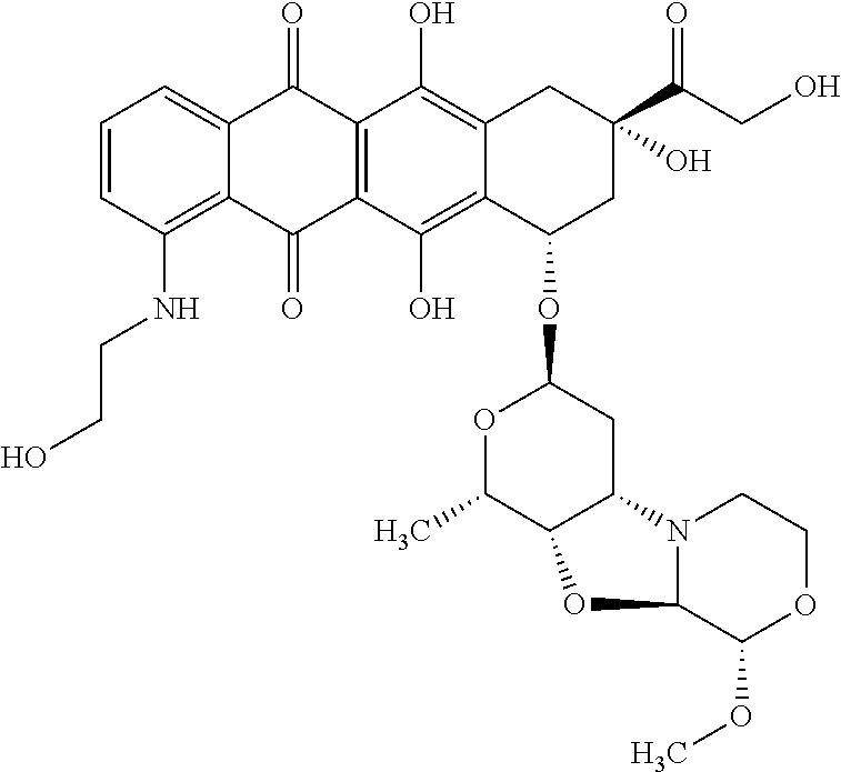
C1=CC(NCCO)=C2C(=C1)C(=O)C1=C(C2=O)C(O)=C2C(=C1O)CC(C(CO)=O)(O)CC2OC1OC(C)C2C(C1)N1C(O2)C(OC)OCC1
